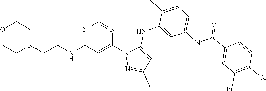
N1=C(NCCN2CCOCC2)C=C(N2N=C(C)C=C2NC2=CC(NC(=O)C3=CC(Br)=C(Cl)C=C3)=CC=C2C)N=C1
